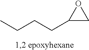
C(CCC1CO1)C
